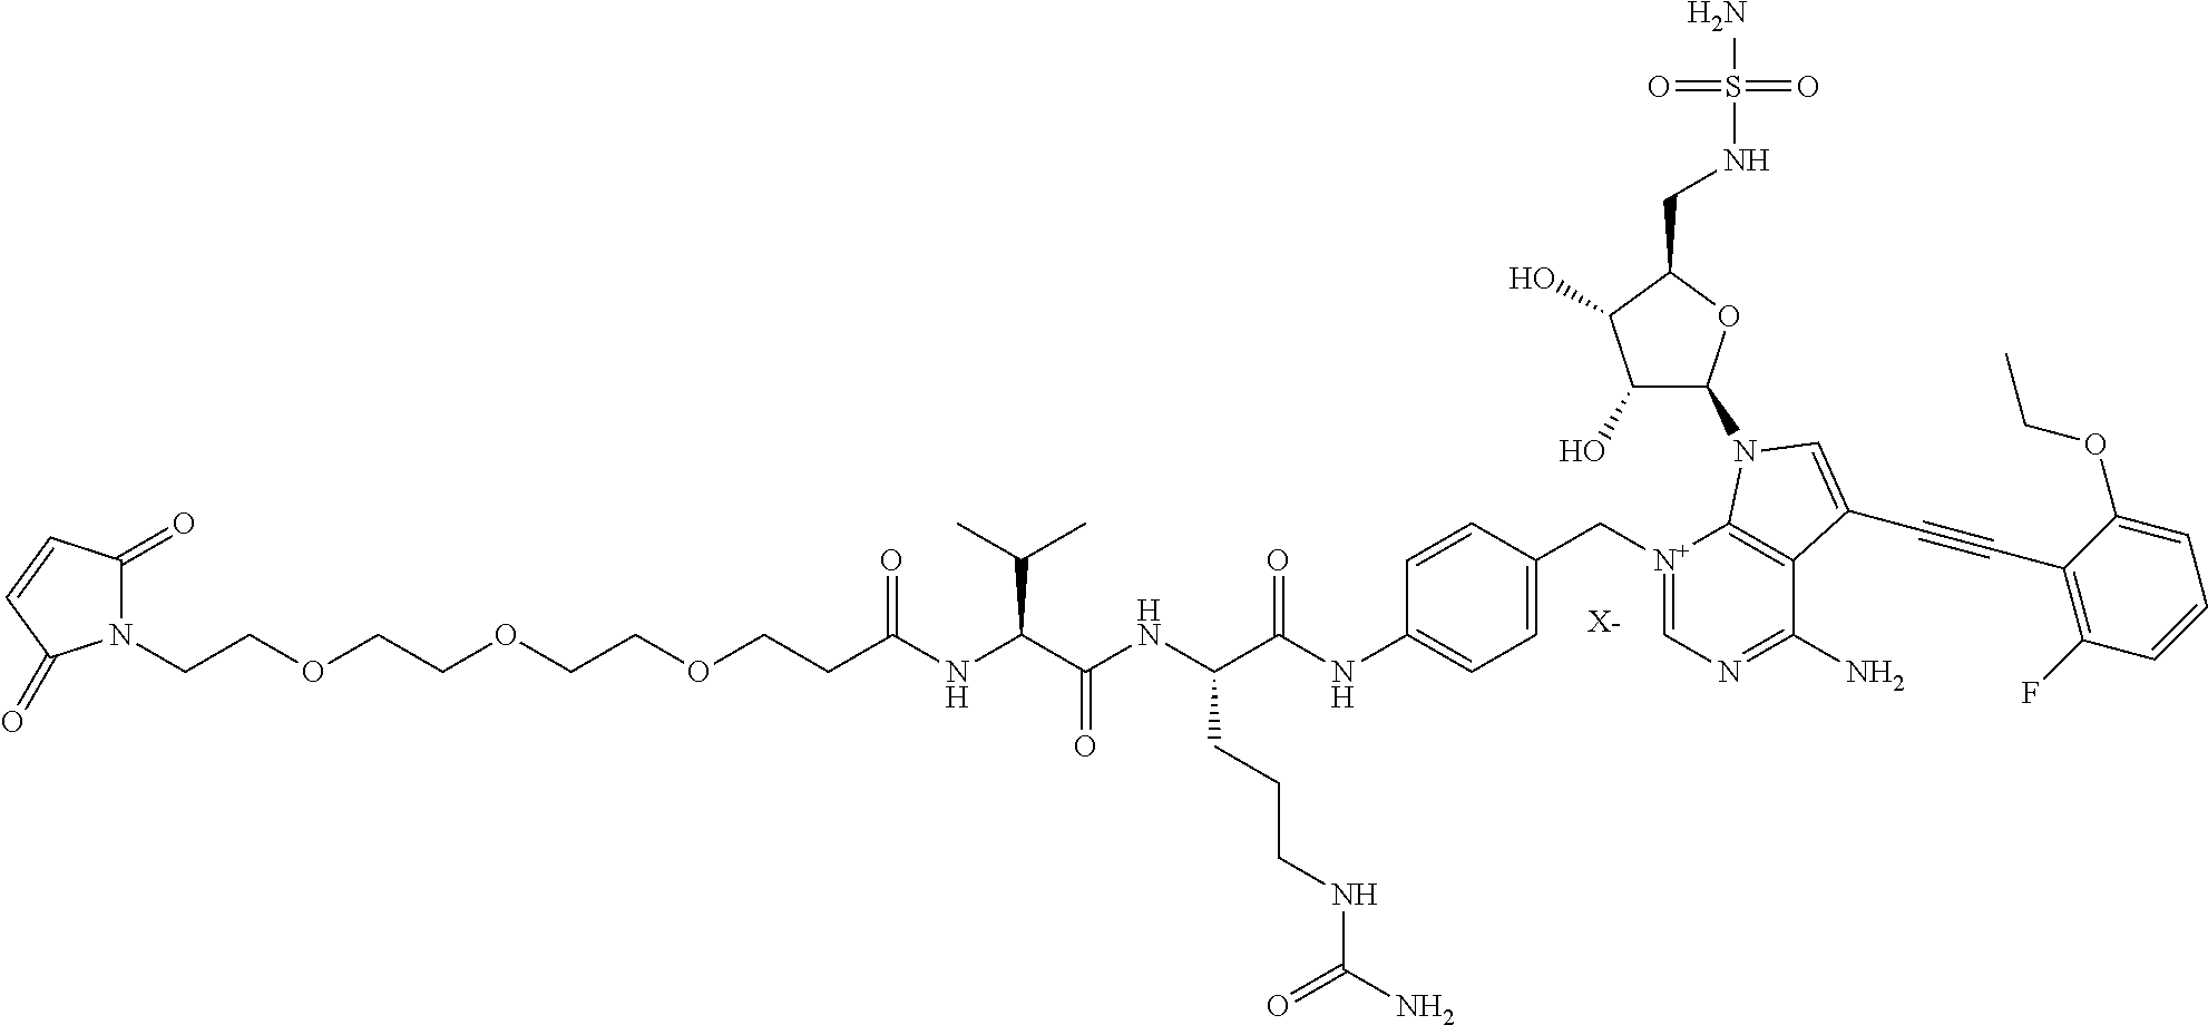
[X-].N1(CCOCCOCCOCCC(NC(C(NC(C(NC2=CC=C(C[N+]3=CN=C(N)C4=C3N(C3C(O)C(O)C(CNS(N)(=O)=O)O3)C=C4C#CC3=C(F)C=CC=C3OCC)C=C2)=O)CCCNC(N)=O)=O)C(C)C)=O)C(=O)C=CC1=O
